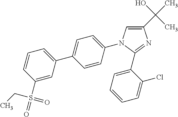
C1(C(O)(C)C)=CN(C2=CC=C(C3=CC=CC(S(CC)(=O)=O)=C3)C=C2)C(C2=CC=CC=C2Cl)=N1
